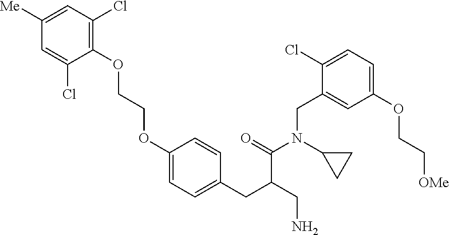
C1=C([Me])C=C(Cl)C(OCCOC2=CC=C(CC(CN)C(=O)N(C3CC3)CC3=CC(OCC[OMe])=CC=C3Cl)C=C2)=C1Cl
